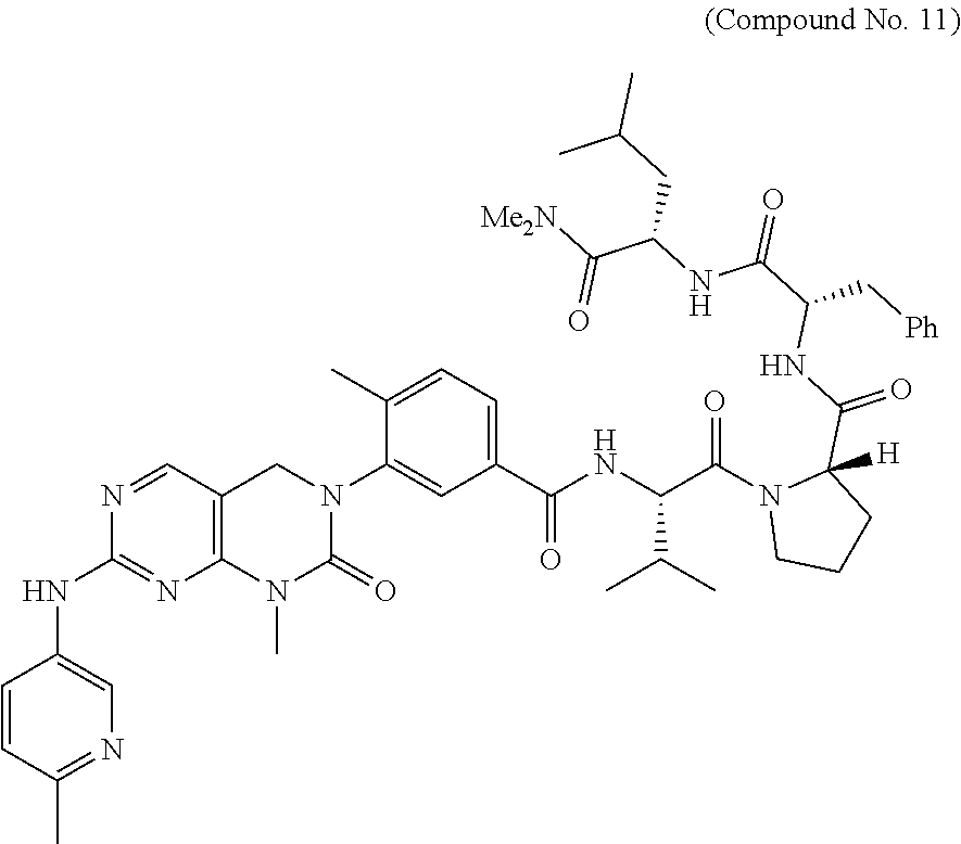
C1=CC(C)=NC=C1NC1=NC2=C(C=N1)CN(C1=CC(C(NC(C(N3CCCC3(C(NC(C(=O)NC(C([Me2N])=O)CC(C)C)C[Ph])=O)[H])=O)C(C)C)=O)=CC=C1C)C(=O)N2C
